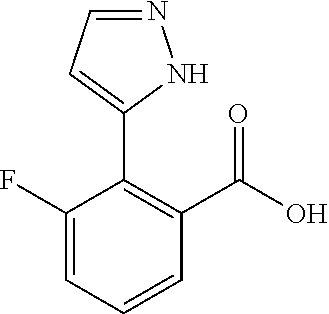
C1(F)=CC=CC(C(O)=O)=C1C1=CC=NN1
